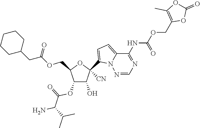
C1(O)C(OC(=O)C(N)C(C)C)C(COC(=O)CC2CCCCC2)OC1(C1=CC=C2N1N=CN=C2NC(=O)OCC1=C(C)OC(=O)O1)[CN]
